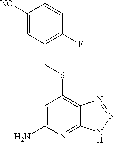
C1([NC])=CC(CSC2=C3C(=NC(N)=C2)NN=N3)=C(F)C=C1
